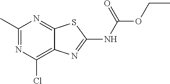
C1(C)=NC(Cl)=C2C(=N1)SC(NC(OCC)=O)=N2
